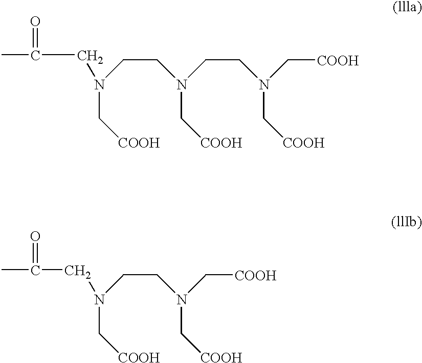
C(N(CCN(C[COOH])CC(C)=O)CCN(C[COOH])C[COOH])[COOH].C(N(CCN(C[COOH])CC(C)=O)C[COOH])[COOH]
